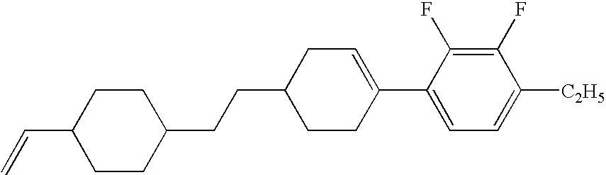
C1(F)=C(F)C(C2=CCC(CCC3CCC(C=C)CC3)CC2)=CC=C1[C2H5]
